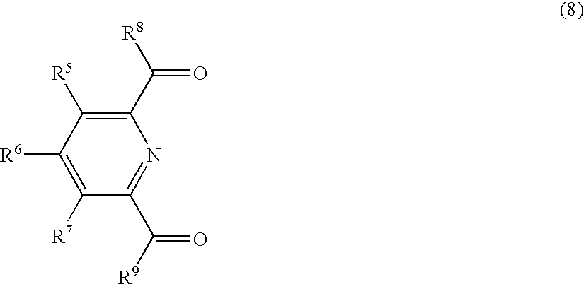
C1([R6])=C([R7])C(C([R9])=O)=NC(C([R8])=O)=C1[R5]
